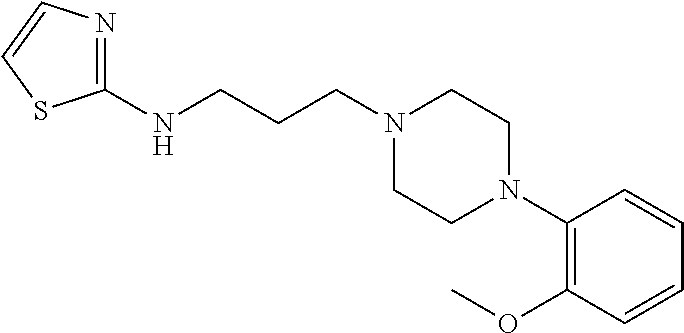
C(N1CCN(C2=C(OC)C=CC=C2)CC1)CCNC1=NC=CS1
